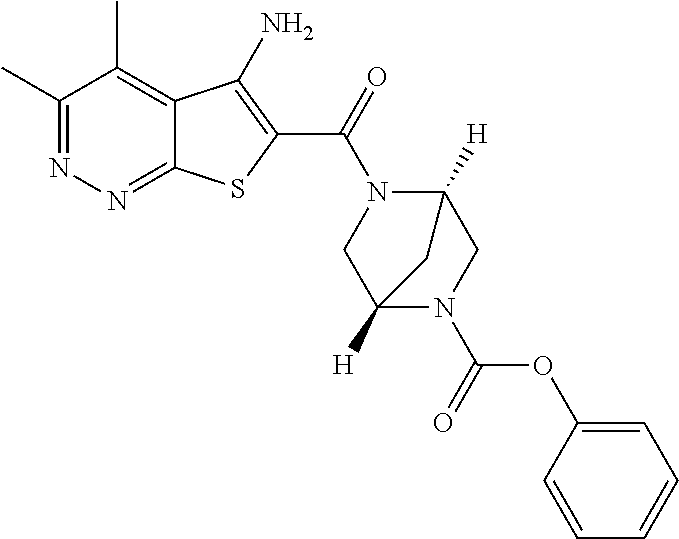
C1(C)=NN=C2C(=C1C)C(N)=C(C(=O)N1CC3([H])N(C(=O)OC4=CC=CC=C4)CC1([H])C3)S2
